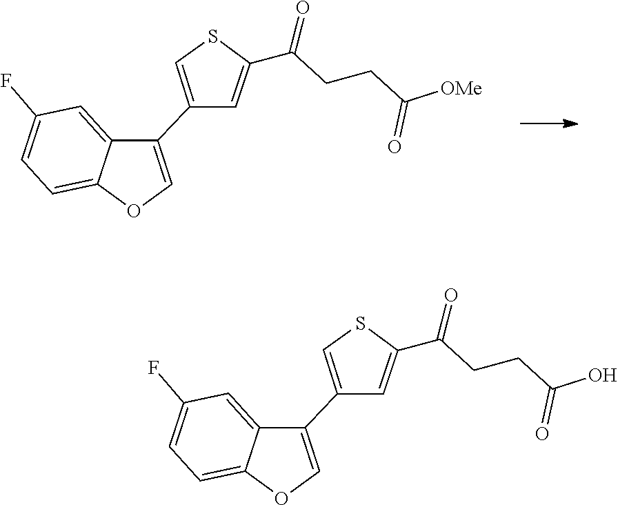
C1=C(C2=COC3=CC=C(F)C=C32)C=C(C(=O)CCC(=O)[OMe])S1.C1=C(C2=COC3=CC=C(F)C=C32)C=C(C(=O)CCC(=O)O)S1
